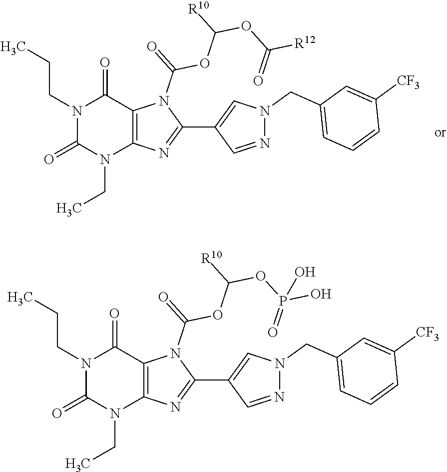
N1(CC)C(=O)N(CCC)C(=O)C2=C1N=C(C1=CN(CC3=CC=CC([CF3])=C3)N=C1)N2C(OC(OC(=O)[R12])[R10])=O.N1(CC)C(=O)N(CCC)C(=O)C2=C1N=C(C1=CN(CC3=CC=CC([CF3])=C3)N=C1)N2C(OC(OP(=O)(O)O)[R10])=O
